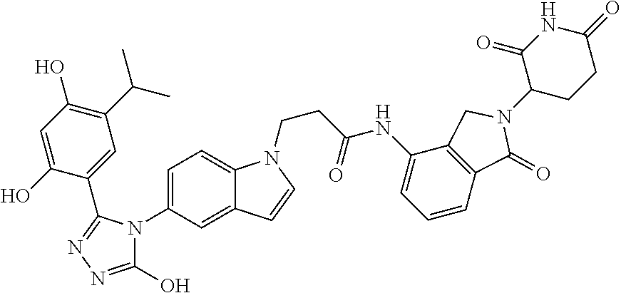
C1(C(C)C)=C(O)C=C(O)C(C2=NN=C(O)N2C2=CC=C3C(=C2)C=CN3CCC(NC2=CC=CC3=C2CN(C2CCC(=O)NC2=O)C3=O)=O)=C1
